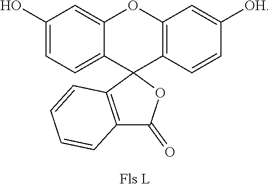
C12=C(OC3=CC(O)=CC=C3C13OC(=O)C1=C3C=CC=C1)C=C([OH])C=C2
